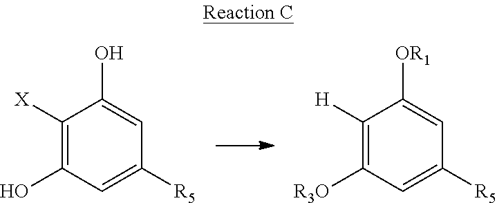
C1([H])=C([R3O])C=C([R5])C=C1[OR1].C1([X])=C(O)C=C([R5])C=C1O
